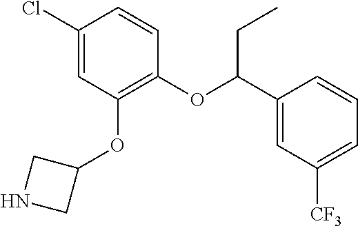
C1(Cl)=CC(OC2CNC2)=C(OC(C2=CC([CF3])=CC=C2)CC)C=C1
